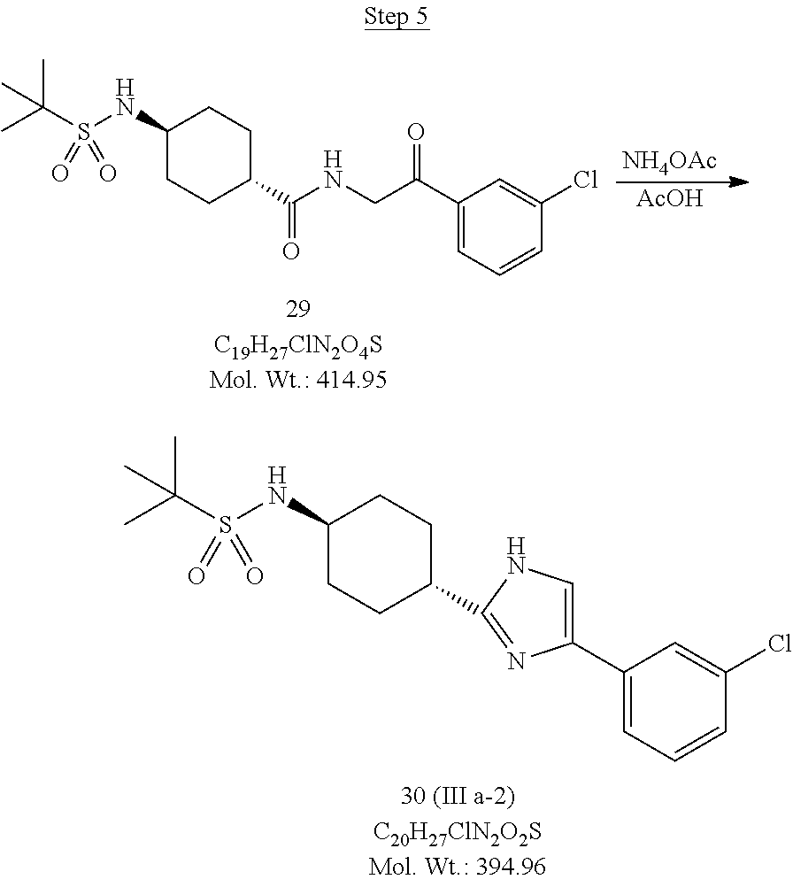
CC(S(NC1CCC(C2=NC(C3=CC=CC(Cl)=C3)=CN2)CC1)(=O)=O)(C)C.[NH4OAc].[AcOH].CC(S(NC1CCC(C(NCC(C2=CC=CC(Cl)=C2)=O)=O)CC1)(=O)=O)(C)C
